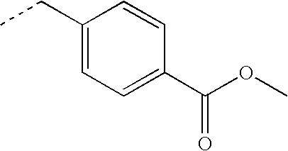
C1(CC)=CC=C(C(OC)=O)C=C1
